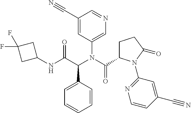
C1(NC(C(N(C(=O)C2CCC(=O)N2C2=NC=CC(C#N)=C2)C2=CN=CC(C#N)=C2)C2=CC=CC=C2)=O)CC(F)(F)C1
